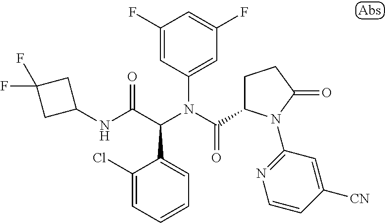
C1(F)=CC(N(C(=O)C2CCC(=O)N2C2=NC=CC([CN])=C2)C(C(NC2CC(F)(F)C2)=O)C2=CC=CC=C2Cl)=CC(F)=C1
